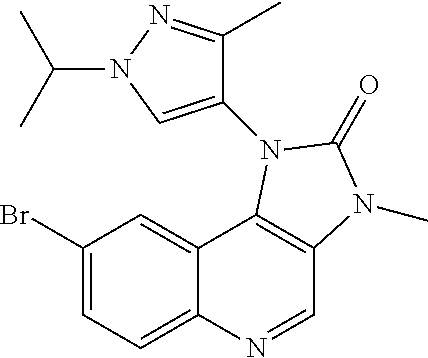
C1(Br)=CC=C2C(=C1)C1=C(C=N2)N(C)C(=O)N1C1=CN(C(C)C)N=C1C
